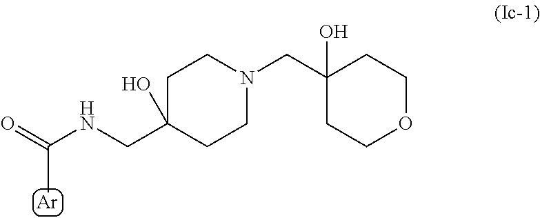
[Ar].C(NCC1(O)CCN(CC2(O)CCOCC2)CC1)(=O)C
